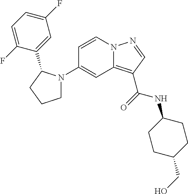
C1N(C2=CC3=C(C(NC4CCC(CO)CC4)=O)C=NN3C=C2)C(C2=CC(F)=CC=C2F)CC1
